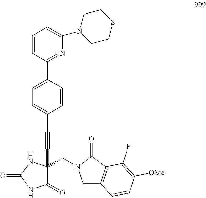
C(#CC1=CC=C(C2=NC(N3CCSCC3)=CC=C2)C=C1)C1(CN2CC3=C(C2=O)C(F)=C([OMe])C=C3)C(=O)NC(=O)N1
